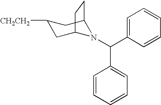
C1([CH2CH2])CC2N(C(C3=CC=CC=C3)C3=CC=CC=C3)C(C1)CC2
